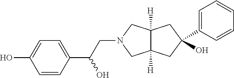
C1(O)(C2=CC=CC=C2)CC2([H])C([H])(CN(CC(C3=CC=C(O)C=C3)O)C2)C1
